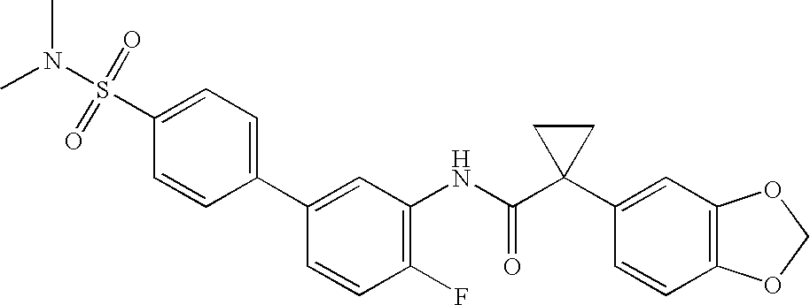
C1(C2=CC(NC(C3(C4=CC5=C(C=C4)OCO5)CC3)=O)=C(F)C=C2)=CC=C(S(=O)(=O)N(C)C)C=C1
